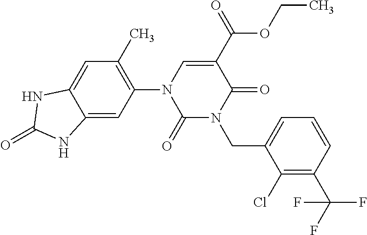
C12=CC(N3C(=O)N(CC4=CC=CC(C(F)(F)F)=C4Cl)C(=O)C(C(=O)OCC)=C3)=C(C)C=C1NC(=O)N2
